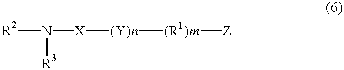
[R2]N([X][(Y)n][(R1)m][Z])[R3]
